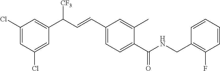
C1(Cl)=CC(Cl)=CC(C(C=CC2=CC=C(C(NCC3=C(F)C=CC=C3)=O)C(C)=C2)[CF3])=C1
